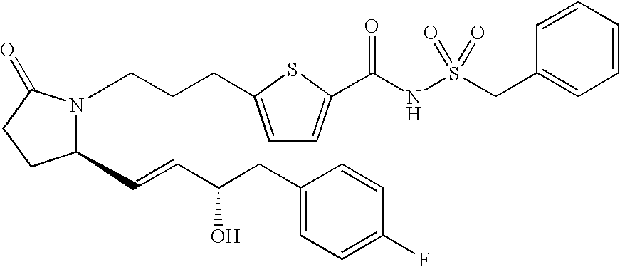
C1(C=CC(CC2=CC=C(F)C=C2)O)N(CCCC2=CC=C(C(NS(CC3=CC=CC=C3)(=O)=O)=O)S2)C(=O)CC1
